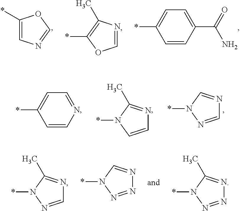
C1=CC(C(=O)N)=CC=C1*.*C1=C(C)N=CO1.C1=NC=C(*)O1.*N1C=NC=N1.*N1C(C)=NC=C1.C1=CN=CC=C1*.*N1C(C)=NN=N1.*N1C(C)=NC=N1.*N1C=NN=N1
